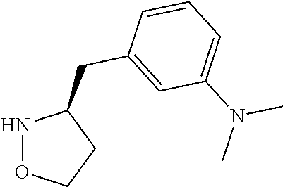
N1OCCC1CC1=CC(N(C)C)=CC=C1
